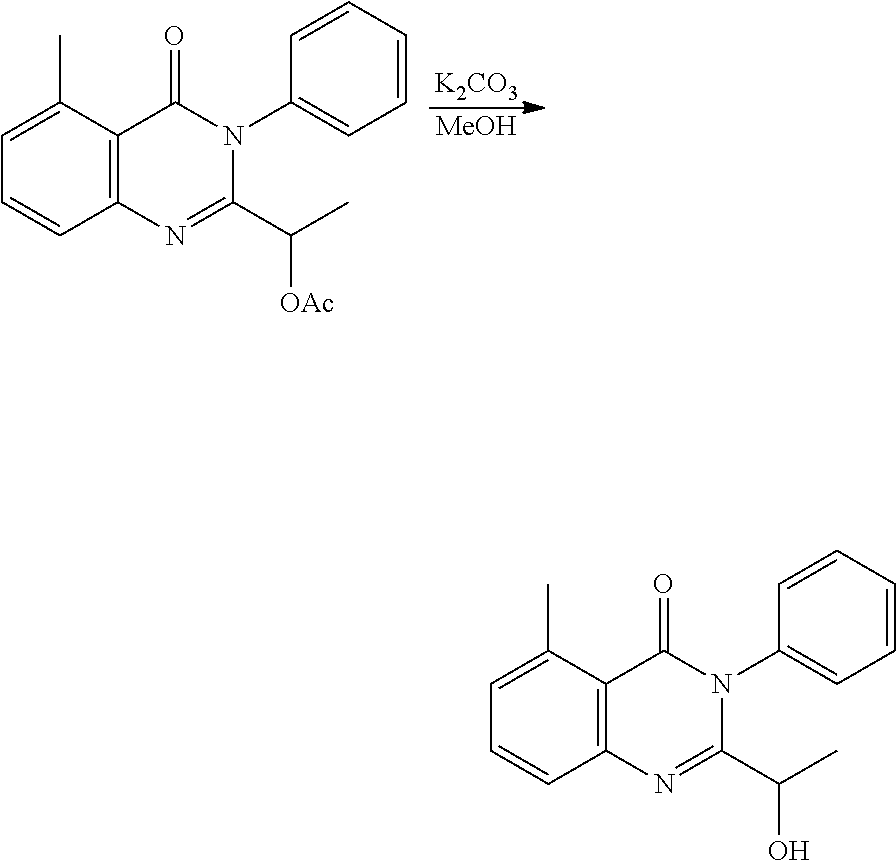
C1=C(C)C2=C(C=C1)N=C(C(C)O)N(C1=CC=CC=C1)C2=O.C1=C(C)C2=C(C=C1)N=C(C(C)[OAc])N(C1=CC=CC=C1)C2=O.[K2CO3].[MeOH]
